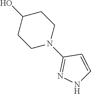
C1C(O)CCN(C2=NNC=C2)C1
